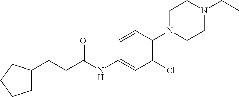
C1N(C2=C(Cl)C=C(NC(CCC3CCCC3)=O)C=C2)CCN(CC)C1
